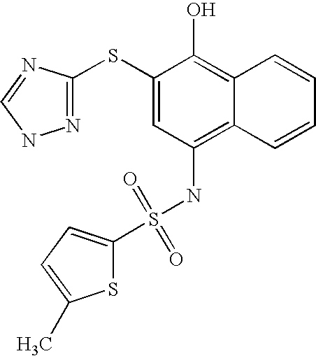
S(NC1=C2C(=C(O)C(SC3=NNC=N3)=C1)C=CC=C2)(=O)(=O)C1=CC=C(C)S1
